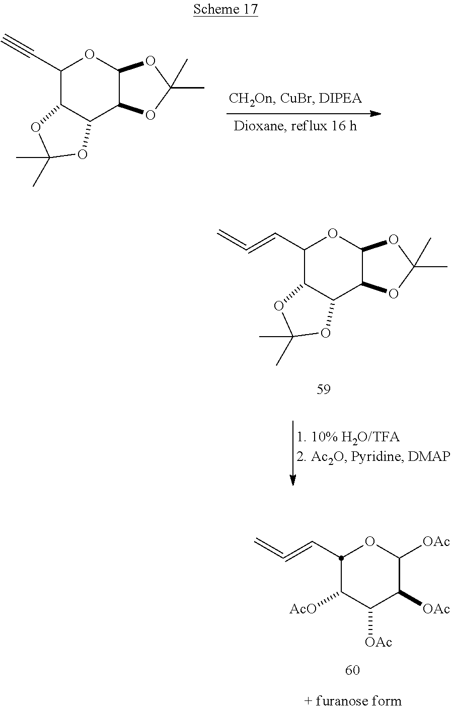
C1([AcO])C([OAc])C([OAc])C([OAc])OC1C=C=C.C1(C#C)C2C(C3C(O1)OC(C)(C)O3)OC(C)(C)O2.C1(C=C=C)C2C(C3C(O1)OC(C)(C)O3)OC(C)(C)O2
